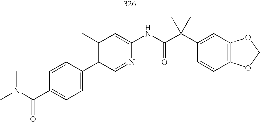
C1(C2=CC=C(C(N(C)C)=O)C=C2)=C(C)C=C(NC(C2(C3=CC4=C(C=C3)OCO4)CC2)=O)N=C1
